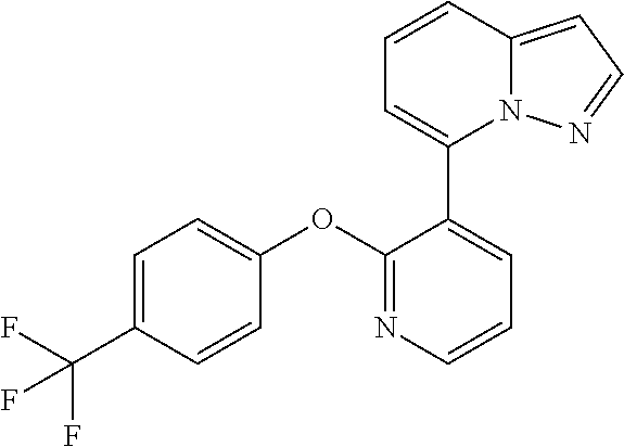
C1=C(C(F)(F)F)C=CC(OC2=NC=CC=C2C2=CC=CC3=CC=NN23)=C1
